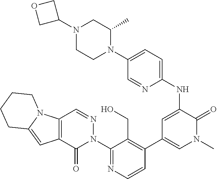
C12=C(C(=O)N(C3=NC=CC(C4=CN(C)C(=O)C(NC5=CC=C(N6C(C)CN(C7COC7)CC6)C=N5)=C4)=C3CO)N=C1)C=C1N2CCCC1
